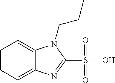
C1=CC=C2C(=C1)N(CCC)C(S(O)(=O)=O)=N2
